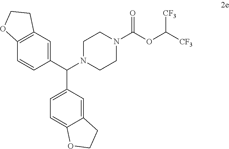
C1N(C(C2=CC=C3C(=C2)CCO3)C2=CC3=C(C=C2)OCC3)CCN(C(OC([CF3])[CF3])=O)C1
